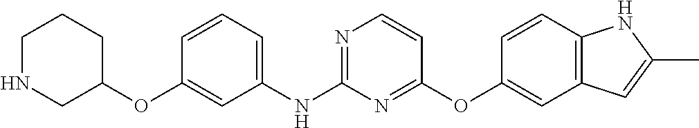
C1=CC=C(NC2=NC=CC(OC3=CC4=C(C=C3)NC(C)=C4)=N2)C=C1OC1CNCCC1
